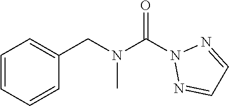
O=C(N1N=CC=N1)N(CC1=CC=CC=C1)C
